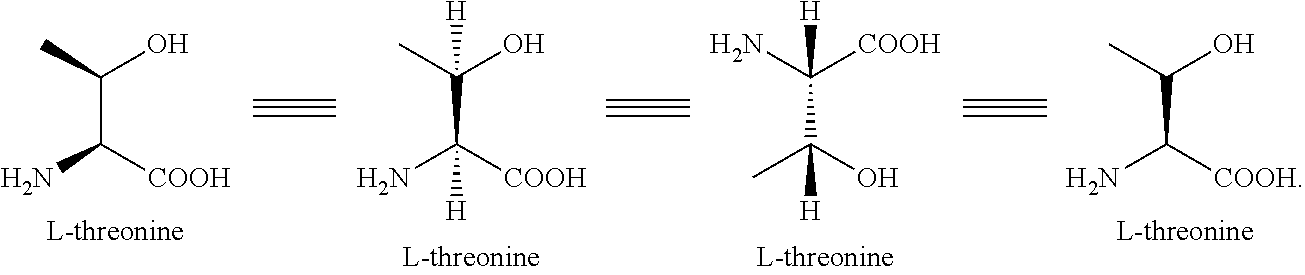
C(C(C)O)([COOH])N.C(C(C)(O)[H])([COOH])(N)[H].C(C(N)([COOH])[H])(O)(C)[H].C(C(C)O)([COOH])N
